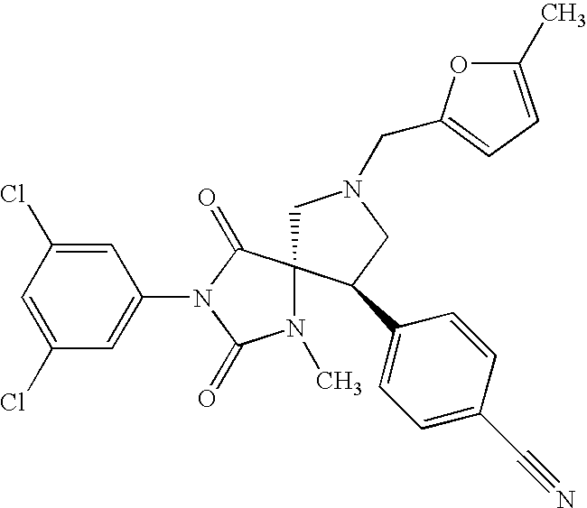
C1=C(Cl)C=C(N2C(=O)C3(N(C)C2=O)CN(CC2=CC=C(C)O2)CC3C2=CC=C(C#N)C=C2)C=C1Cl
